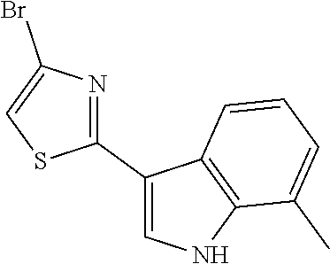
N1=C(C2=CNC3=C2C=CC=C3C)SC=C1Br
